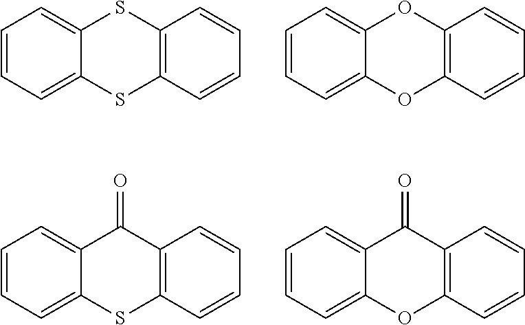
C1=CC=C2C(=C1)SC1=C(S2)C=CC=C1.C1=CC=C2C(=C1)OC1=C(O2)C=CC=C1.C1=CC=C2C(=C1)C(=O)C1=C(S2)C=CC=C1.C1=CC=C2C(=C1)C(=O)C1=C(O2)C=CC=C1
